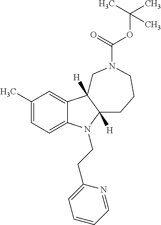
C1(C)=CC=C2C(=C1)C1([H])C([H])(N2CCC2=CC=CC=N2)CCCN(C(OC(C)(C)C)=O)C1
